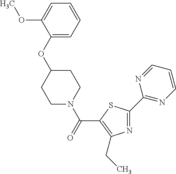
N1=C(C2=NC=CC=N2)SC(C(=O)N2CCC(OC3=CC=CC=C3OC)CC2)=C1CC
